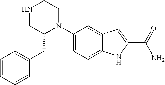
C1=CC=CC(CC2N(C3=CC=C4C(=C3)C=C(C(=O)N)N4)CCNC2)=C1
